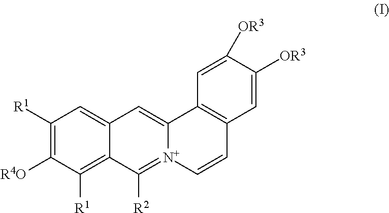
C1([R1])=C([R4O])C([R1])=C2C(=C1)C=C1[N+](=C2[R2])C=CC2=C1C=C([OR3])C([OR3])=C2
